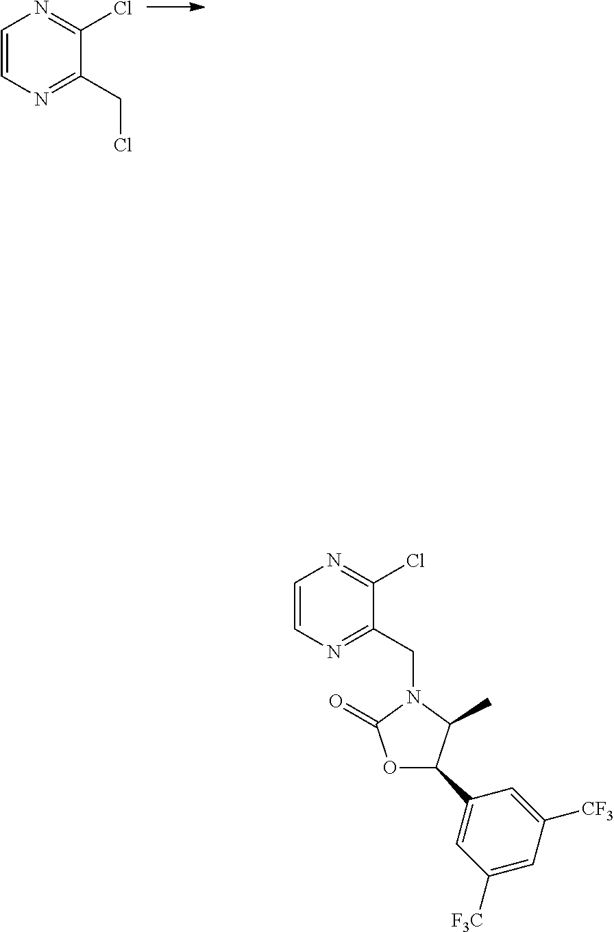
C1=CN=C(CCl)C(Cl)=N1.O1C(=O)N(CC2=NC=CN=C2Cl)C(C)C1C1=CC([F3C])=CC([CF3])=C1
